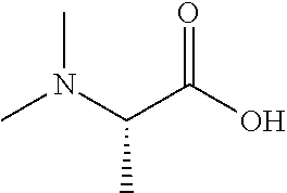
N(C(C(O)=O)C)(C)C
